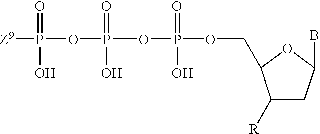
[Z9]P(OP(OP(=O)(O)OCC1C([R])CC(B)O1)(=O)O)(=O)O
